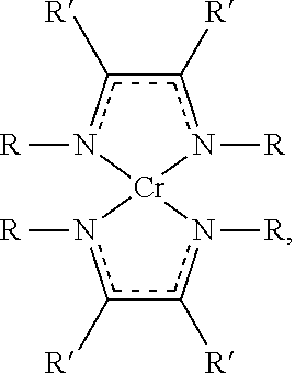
c1([R])c([R])n([R])[Cr]2(n1[R])n([R])c([R])c([R])n2[R]
